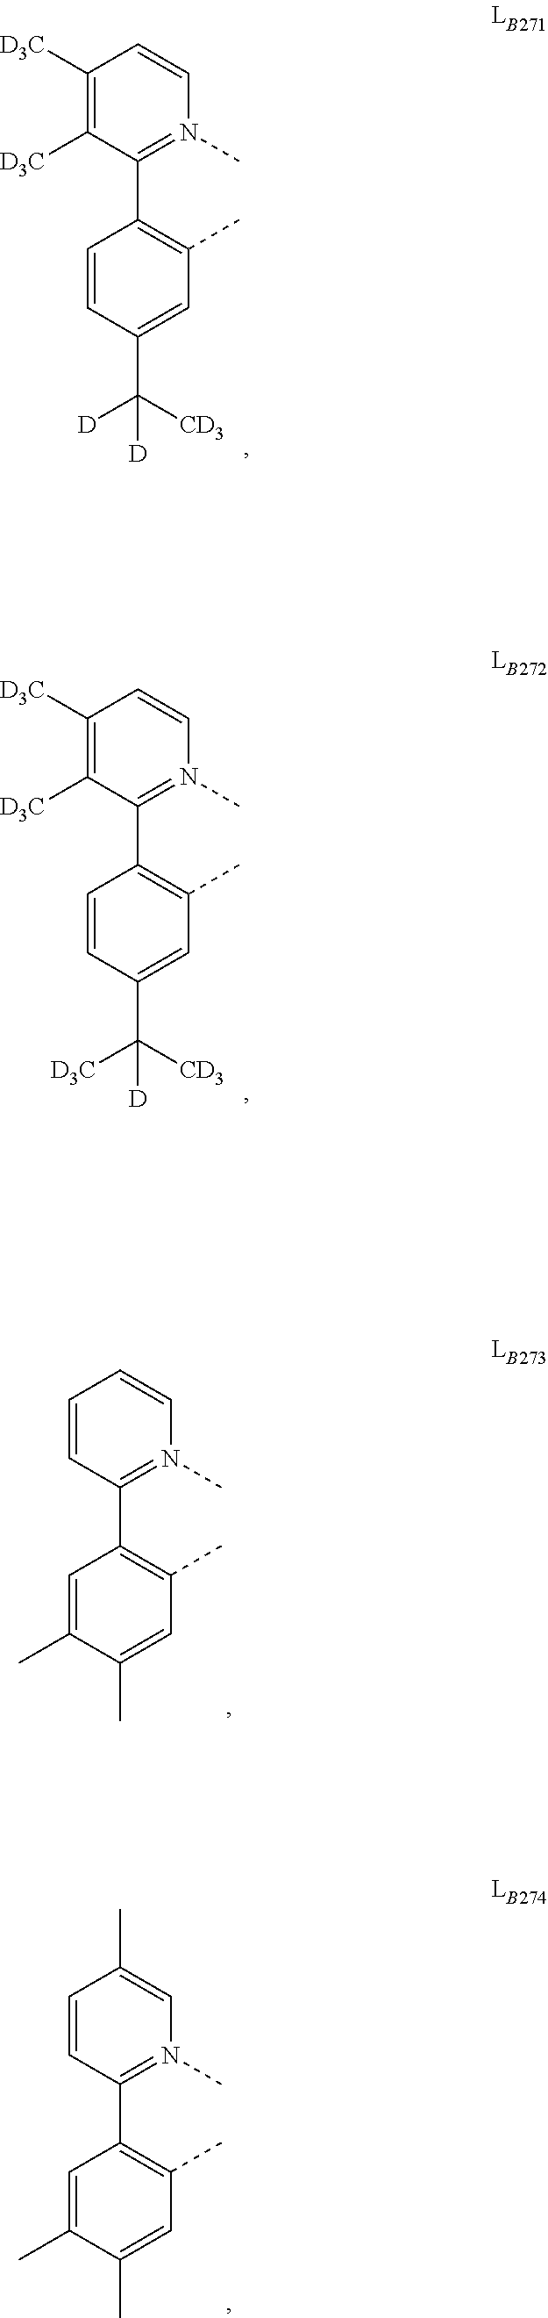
C1=CC(C([CD3])([D])[D])=CC(C)=C1C1=N(C)C=CC([D3C])=C1[D3C].C1=CC(C([CD3])([D3C])[D])=CC(C)=C1C1=N(C)C=CC([D3C])=C1[D3C].C1=C(C)C(C)=CC(C)=C1C1=N(C)C=CC=C1.C1=C(C)C(C)=CC(C)=C1C1=N(C)C=C(C)C=C1
